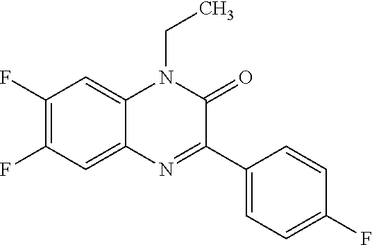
C1(F)=C(F)C=C2C(=C1)N(CC)C(=O)C(C1=CC=C(F)C=C1)=N2
